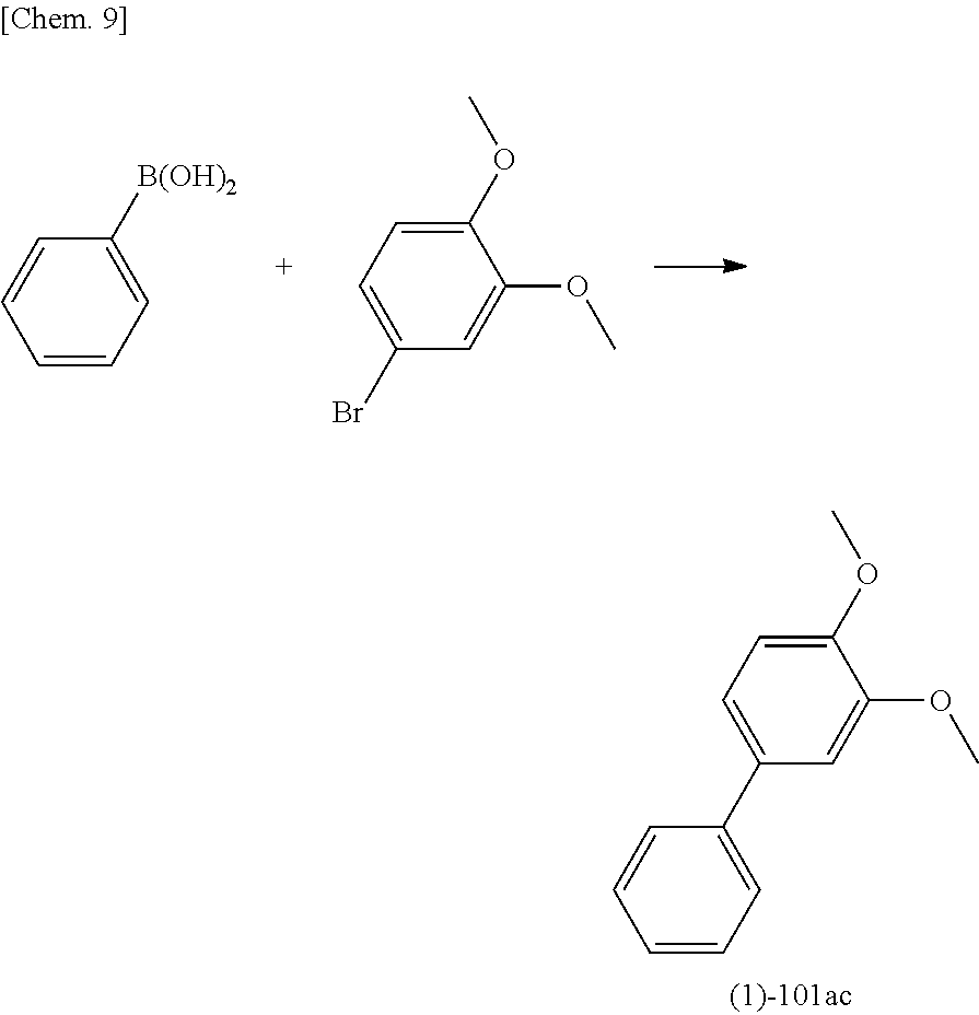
C1(OC)=CC=C(C2=CC=CC=C2)C=C1OC.C1=CC=C([B(OH)2])C=C1.C1(OC)=CC=C(Br)C=C1OC
